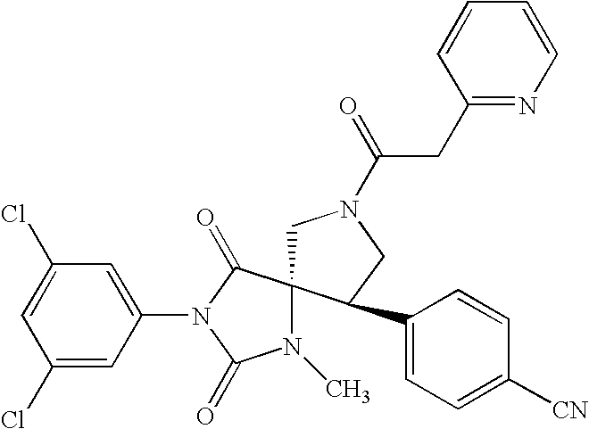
ClC1=CC(Cl)=CC(N2C(=O)C3(N(C)C2=O)CN(C(CC2=NC=CC=C2)=O)CC3C2=CC=C([CN])C=C2)=C1
